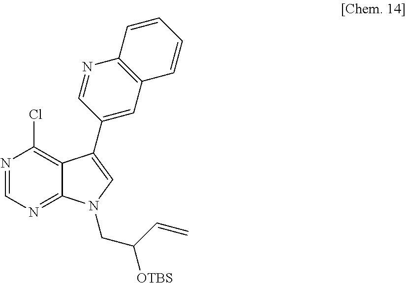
N1=CN=C2C(=C1Cl)C(C1=CC3=C(N=C1)C=CC=C3)=CN2CC(C=C)[OTBS]
